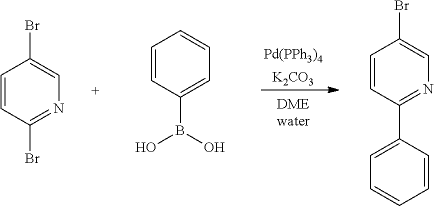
[Pd(PPh3)4].[K2CO3].C1=CC(Br)=NC=C1Br.C1=CC(B(O)O)=CC=C1.C1=CC(C2=CC=CC=C2)=NC=C1Br
